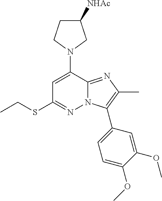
N1(C2=CC(SCC)=NN3C2=NC(C)=C3C2=CC=C(OC)C(OC)=C2)CC([NHAc])CC1
